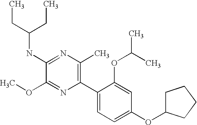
C1(NC(CC)CC)=NC(C)=C(C2=CC=C(OC3CCCC3)C=C2OC(C)C)N=C1OC
